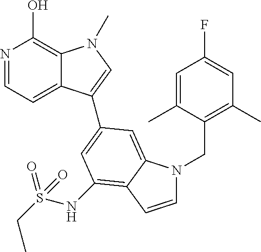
N1=CC=C2C(=C1O)N(C)C=C2C1=CC(NS(CC)(=O)=O)=C2C(=C1)N(CC1=C(C)C=C(F)C=C1C)C=C2
